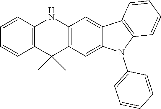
C1=CC2=C(C=C1)C(C)(C)C1=C(N2)C=C2C(=C1)N(C1=CC=CC=C1)C1=C2C=CC=C1
